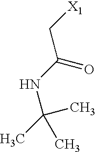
[X1]CC(NC(C)(C)C)=O
